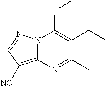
N12C(=C([NC])C=N1)N=C(C)C(CC)=C2OC
